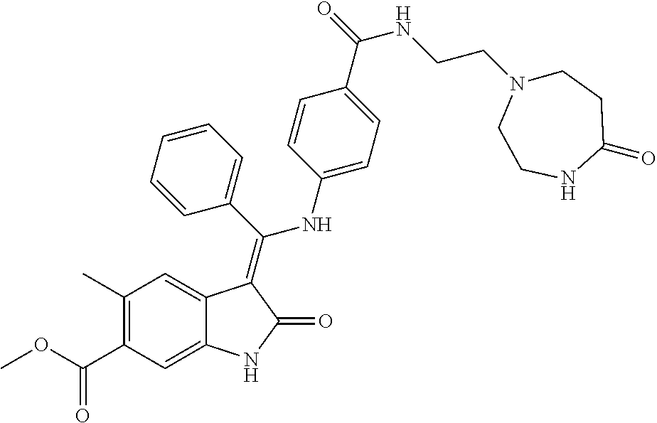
C1(C)=C(C(OC)=O)C=C2C(=C1)C(=C(C1=CC=CC=C1)NC1=CC=C(C(=O)NCCN3CCC(=O)NCC3)C=C1)C(=O)N2
